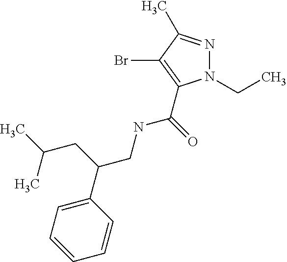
N1(CC)N=C(C)C(Br)=C1C(NCC(CC(C)C)C1=CC=CC=C1)=O
